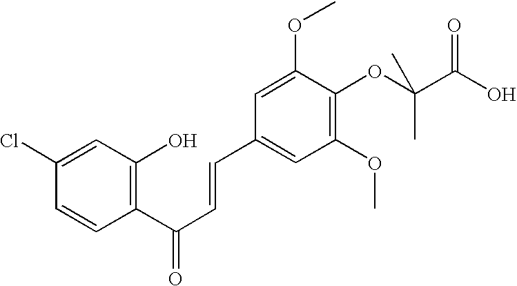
C1(Cl)=CC(O)=C(C(C=CC2=CC(OC)=C(OC(C(O)=O)(C)C)C(OC)=C2)=O)C=C1
